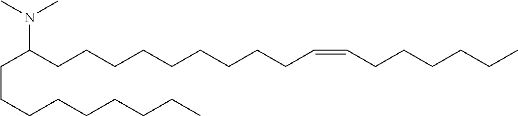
N(C(CCCCCCCCCC=CCCCCCC)CCCCCCCCC)(C)C
